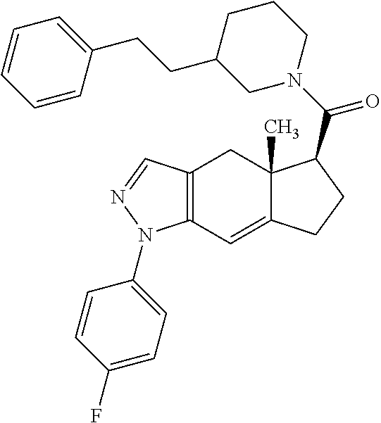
C12=C(C=C3C(C)(C1)C(C(N1CCCC(CCC4=CC=CC=C4)C1)=O)CC3)N(C1=CC=C(F)C=C1)N=C2
